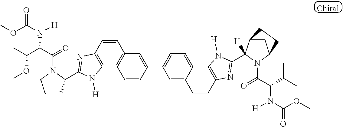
C1CC(C2=NC3=C(C4=C(C=C3)C=C(C3=CC=C5C(=C3)CCC3=C5N([H])C(C5([H])C6CC(N5C(=O)C(C(C)C)N([H])C(OC)=O)CC6)=N3)C=C4)N2[H])N(C(=O)C(C(C)OC)N([H])C(OC)=O)C1
